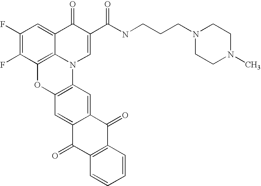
C1(F)=C(F)C2=C3C(=C1)C(=O)C(C(=O)NCCCN1CCN(C)CC1)=CN3C1=C(O2)C=C2C(=C1)C(=O)C1=C(C2=O)C=CC=C1
